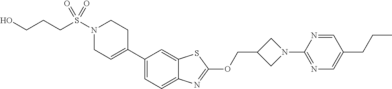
C1(C2=CCN(S(=O)(=O)CCCO)CC2)=CC=C2C(=C1)SC(OCC1CN(C3=NC=C(CCC)C=N3)C1)=N2
